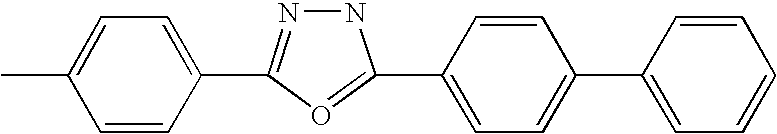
C1=C(C)C=CC(C2=NNC(C3=CC=C(C4=CC=CC=C4)C=C3)=O2)=C1
